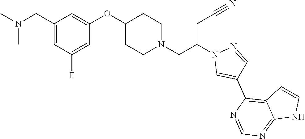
CN(C)CC1=CC(F)=CC(OC2CCN(CC(N3C=C(C4=C5C(=NC=N4)NC=C5)C=N3)CC#N)CC2)=C1
